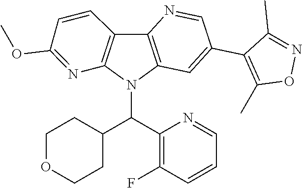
O1N=C(C)C(C2=CC3=C(N=C2)C2=C(N=C(OC)C=C2)N3C(C2=C(F)C=CC=N2)C2CCOCC2)=C1C
